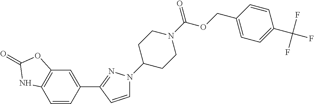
C1=CC(C2=NN(C3CCN(C(OCC4=CC=C(C(F)(F)F)C=C4)=O)CC3)C=C2)=CC2=C1NC(=O)O2
